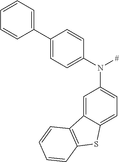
C1=CC=C(C2=CC=C(N(C3=CC=C4C(=C3)C3=C(S4)C=CC=C3)[#])C=C2)C=C1
